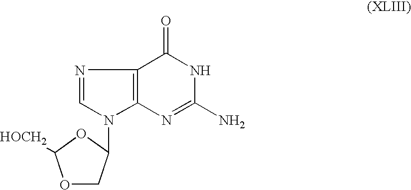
O1CC(N2C=NC3=C2N=C(N)NC3=O)OC1[HOCH2]
